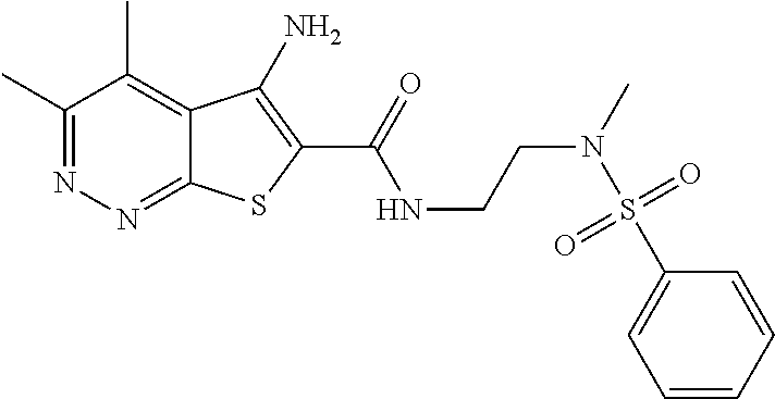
C1(C)=NN=C2C(=C1C)C(N)=C(C(=O)NCCN(C)S(C1=CC=CC=C1)(=O)=O)S2
